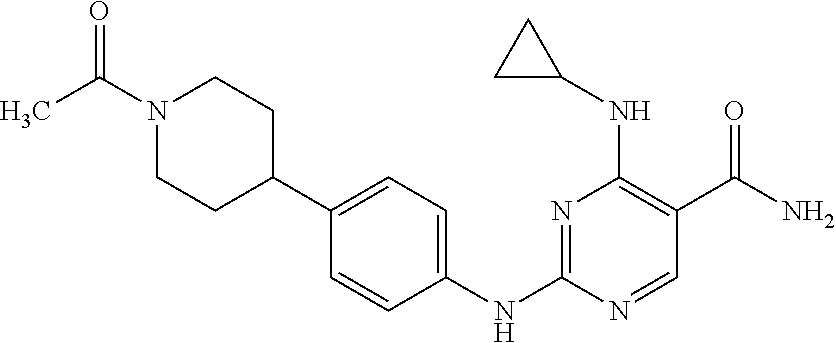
N1=C(NC2=CC=C(C3CCN(C(C)=O)CC3)C=C2)N=CC(C(N)=O)=C1NC1CC1
